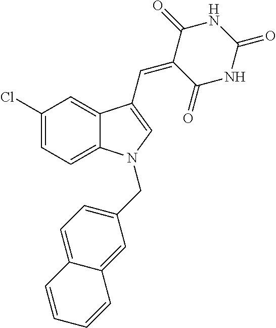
C1(Cl)=CC=C2C(=C1)C(C=C1C(=O)NC(=O)NC1=O)=CN2CC1=CC=C2C(=C1)C=CC=C2
